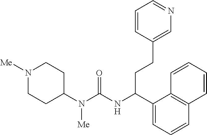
N1([Me])CCC(N(C(NC(C2=CC=CC3=C2C=CC=C3)CCC2=CN=CC=C2)=O)[Me])CC1
